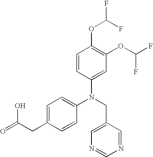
N(CC1=CN=CN=C1)(C1=CC=C(CC(O)=O)C=C1)C1=CC(OC(F)F)=C(OC(F)F)C=C1
